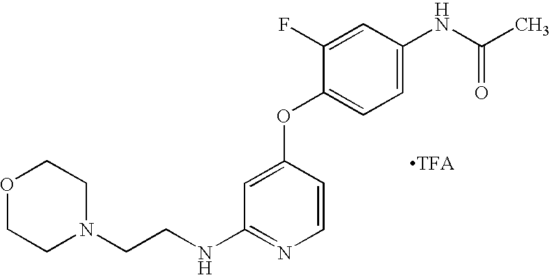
N(C1=NC=CC(OC2=CC=C(NC(=O)C)C=C2F)=C1)CCN1CCOCC1
